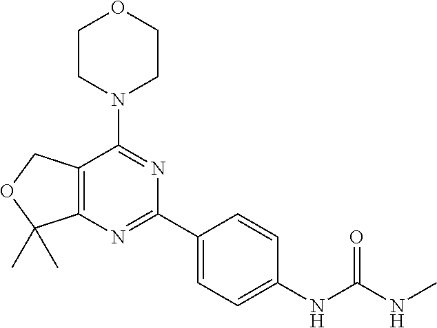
C12=C(N=C(C3=CC=C(NC(NC)=O)C=C3)N=C1N1CCOCC1)C(C)(C)OC2
